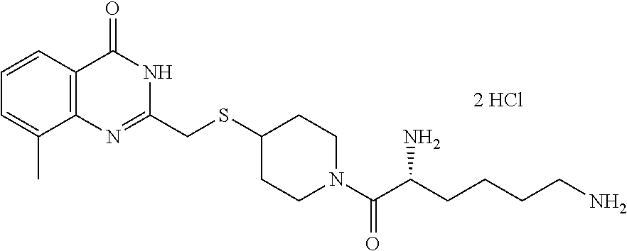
N1=C(CSC2CCN(C(=O)C(N)CCCCN)CC2)NC(=O)C2=C1C(C)=CC=C2
